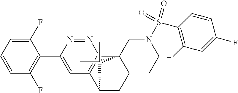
C1(F)=CC=CC(F)=C1C1=CC2=C(N=N1)C1(CN(S(C3=C(F)C=C(F)C=C3)(=O)=O)CC)CCC2C1(C)C
